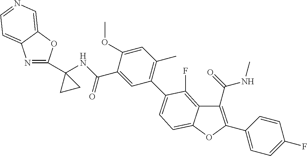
C1(C2=CC=C3C(=C2F)C(C(NC)=O)=C(C2=CC=C(F)C=C2)O3)=C(C)C=C(OC)C(C(=O)NC2(C3=NC4=CC=NC=C4O3)CC2)=C1
